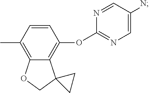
C1=CC(C)=C2C(=C1OC1=NC=C(N)C=N1)C1(CO2)CC1
